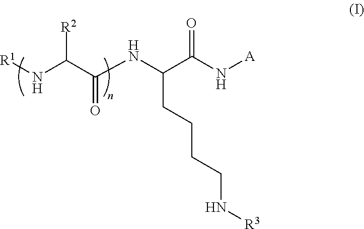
[R1]NC(C(NC(C(N[A])=O)CCCCN[R3])=O)[R2]
